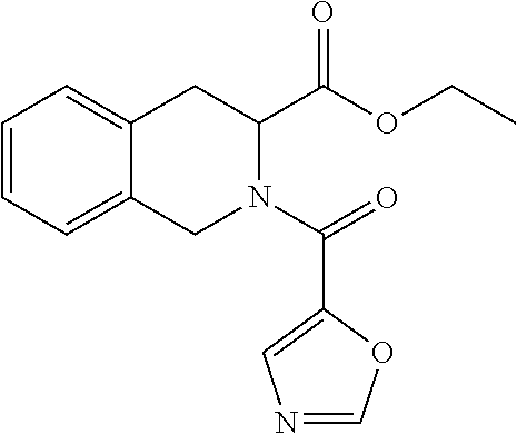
C1=CC=C2C(=C1)CC(C(OCC)=O)N(C(=O)C1=CN=CO1)C2
